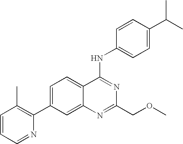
C1=CC=NC(C2=CC=C3C(=C2)N=C(COC)N=C3NC2=CC=C(C(C)C)C=C2)=C1C
